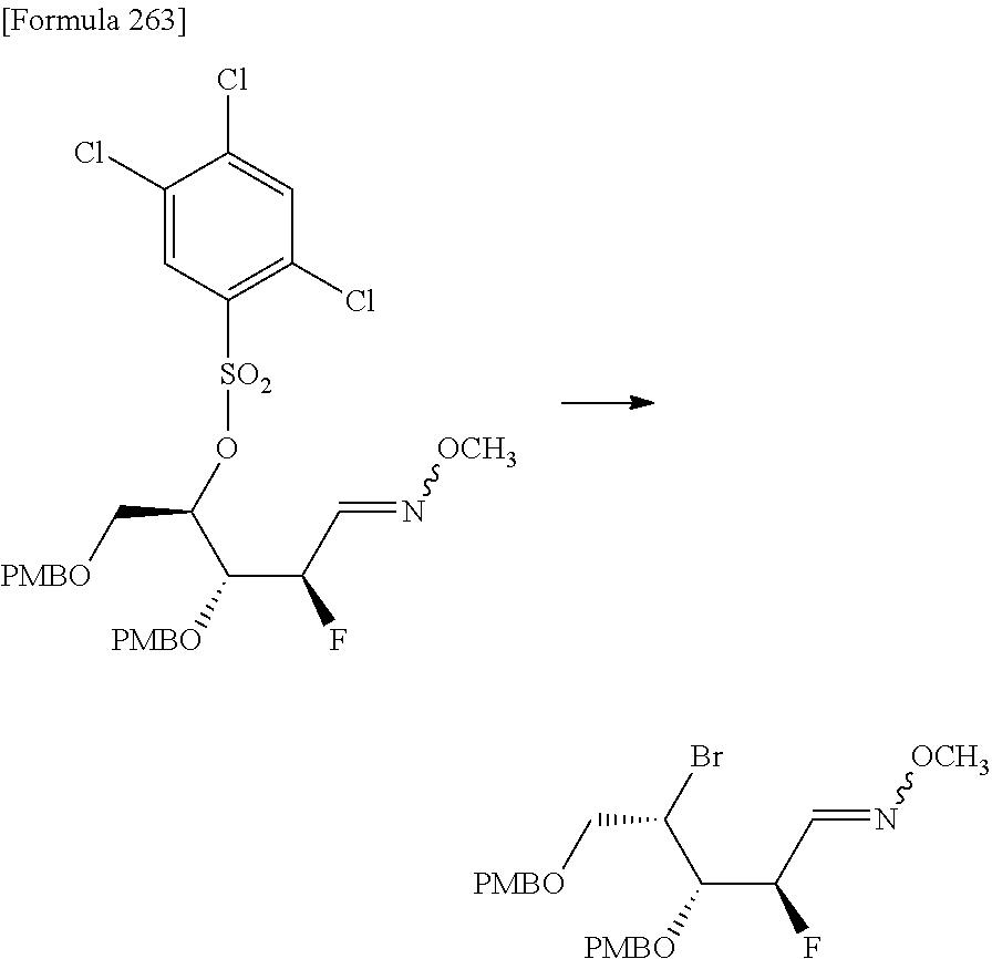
[PMBO]CC(O[SO2]C1=C(Cl)C=C(Cl)C(Cl)=C1)C([PMBO])C(C=N[OCH3])F.[PMBO]CC(Br)C([PMBO])C(C=N[OCH3])F
